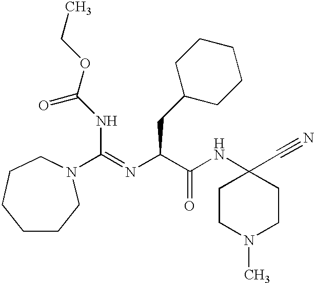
C(NC(=O)OCC)(=NC(C(NC1(C#N)CCN(C)CC1)=O)CC1CCCCC1)N1CCCCCC1
